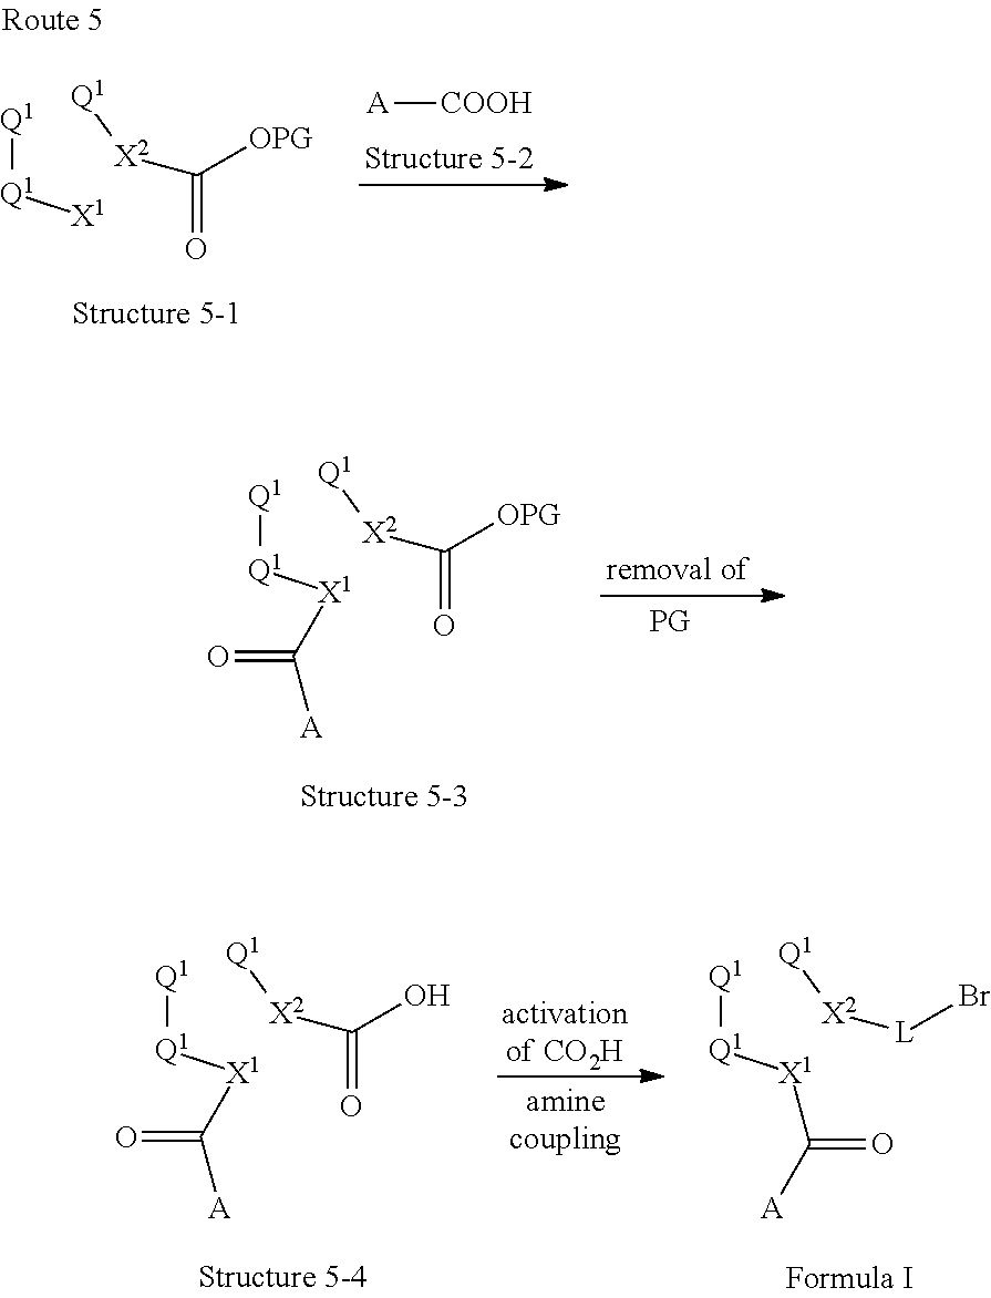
[Q1][Q1][X1]C([A])=O.[X2]([Q1])C([OPG])=O.[Q1][Q1][X1]C([A])=O.[X2]([Q1])[L]Br.[Q1][Q1][X1]C([A])=O.[X2]([Q1])C(O)=O.[Q1][Q1][X1].[X2]([Q1])C([OPG])=O.[A][COOH]
